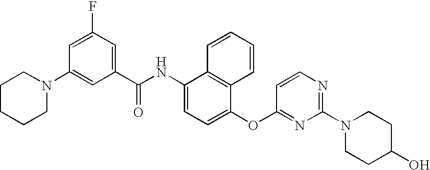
N1(C2=CC(C(NC3=CC=C(OC4=NC(N5CCC(O)CC5)=NC=C4)C4=C3C=CC=C4)=O)=CC(F)=C2)CCCCC1
